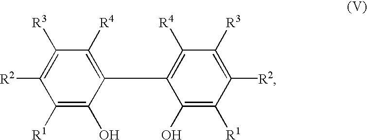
C1([R4])=C(C2=C([R4])C([R3])=C([R2])C([R1])=C2O)C(O)=C([R1])C([R2])=C1[R3]
